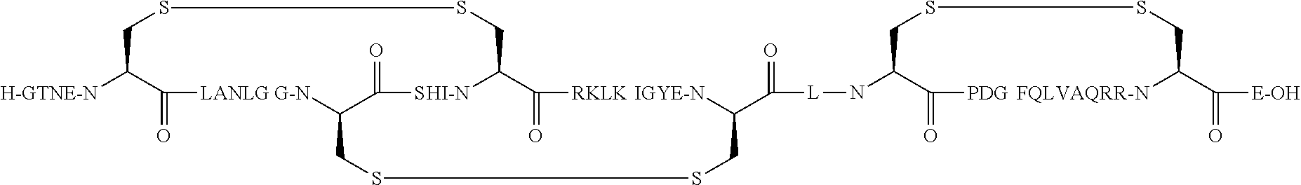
[H-GTNE-N]C(C(=O)[LANLG])CSSCC([HI-N])C(=O)[RKLK].C(S)(C([G-N])CSSCC([IGYE-N])C(=O)[L]NC(C(=O)[PDG])CSSCC([FQLVAQRR-N])C(=O)[E-OH])=O
